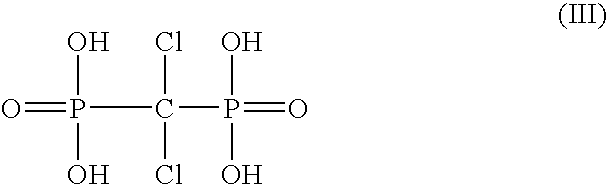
O=P(C(P(=O)(O)O)(Cl)Cl)(O)O
